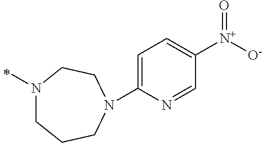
N1(C)CCCN(C2=CC=C([N+]([O-])=O)C=N2)CC1
